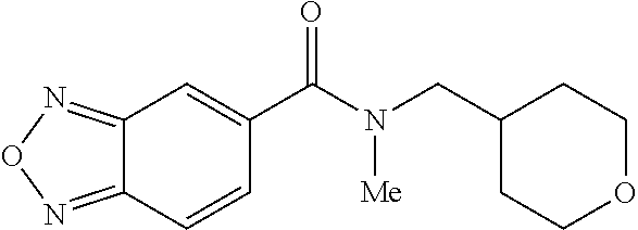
C(C1CCOCC1)N(C(C1=CC2=NON=C2C=C1)=O)[Me]
